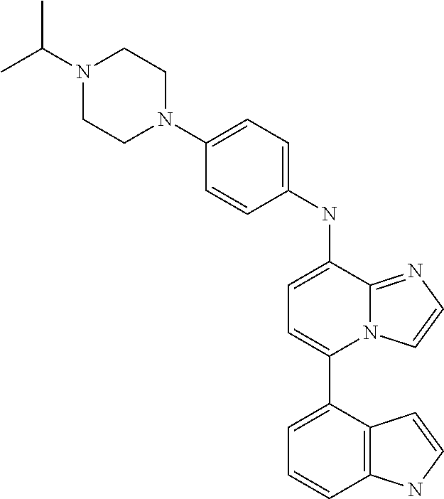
C1(C2=CC=CC3=C2C=CN3)=CC=C(NC2=CC=C(N3CCN(C(C)C)CC3)C=C2)C2=NC=CN12
